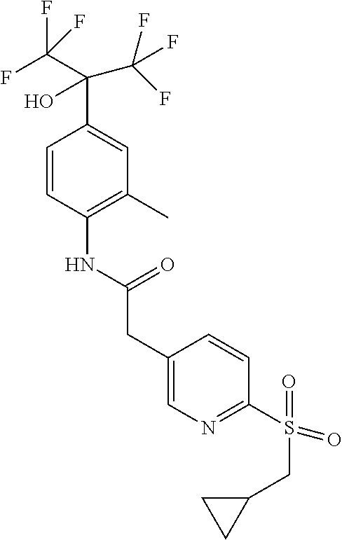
C1=CC(NC(CC2=CN=C(S(=O)(CC3CC3)=O)C=C2)=O)=C(C)C=C1C(C(F)(F)F)(O)C(F)(F)F
